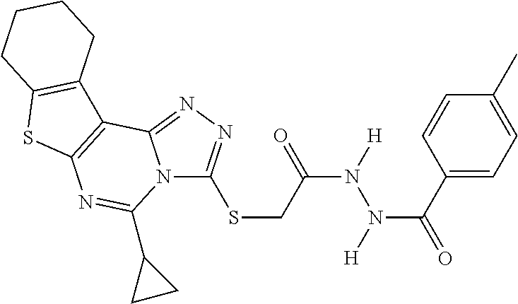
N12C(SCC(N([H])N([H])C(C3=CC=C(C)C=C3)=O)=O)=NN=C1C1=C(N=C2C2CC2)SC2=C1CCCC2
